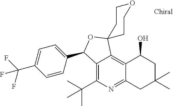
CC(C)(C1=C2C(=C3C(=N1)CC(C)(C)CC3O)C1(OC2C2=CC=C(C(F)(F)F)C=C2)CCOCC1)C
